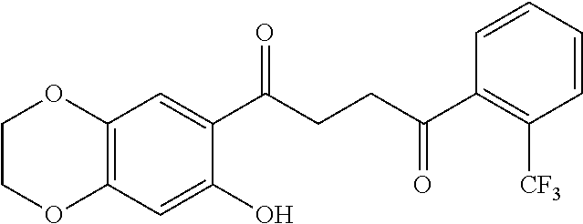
C12=C(C=C(O)C(C(CCC(C3=C([CF3])C=CC=C3)=O)=O)=C1)OCCO2
